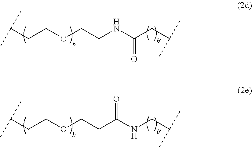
N(CCOCCC(C)C)C(CC(C)C)=O.C(CCOCCC(C)C)(NCC(C)C)=O
